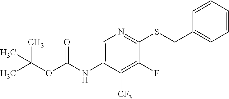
C1=C(NC(OC(C)(C)C)=O)C([CF3])=C(F)C(SCC2=CC=CC=C2)=N1
